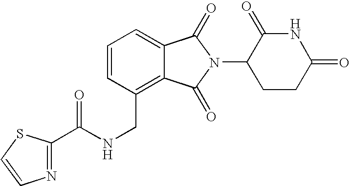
C1=CC(CNC(=O)C2=NC=CS2)=C2C(=C1)C(=O)N(C1CCC(=O)NC1=O)C2=O
